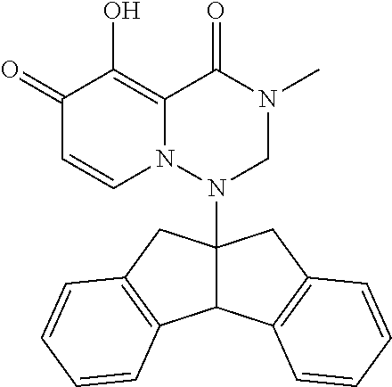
C1(=O)C=CN2C(=C1O)C(=O)N(C)CN2C12C(C3=C(C1)C=CC=C3)C1=C(C2)C=CC=C1
